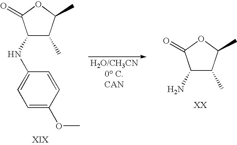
C1(C)C(C)OC(=O)C1NC1=CC=C(OC)C=C1.C1(C)C(C)OC(=O)C1N
